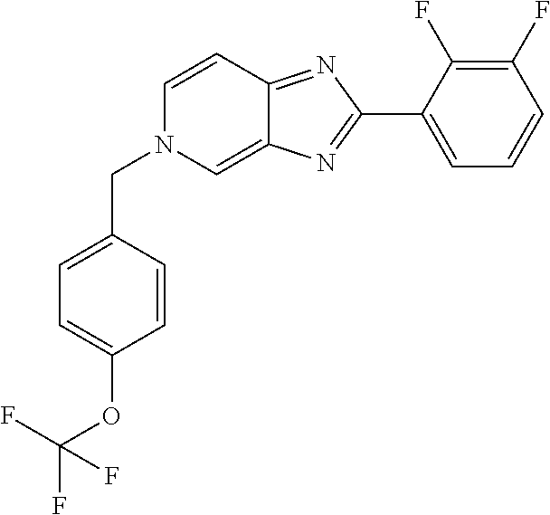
C1(C2=NC3=CN(CC4=CC=C(OC(F)(F)F)C=C4)C=CC3=N2)=CC=CC(F)=C1F
